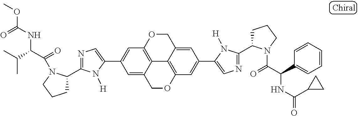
C1(C2=CC3=C4C(=C2)COC2=C4C(=CC(C4=CN=C(C5CCCN5C(=O)C(C5=CC=CC=C5)NC(C5CC5)=O)N4[H])=C2)CO3)=CN=C(C2CCCN2C(=O)C(C(C)C)NC(=O)OC)N1[H]
